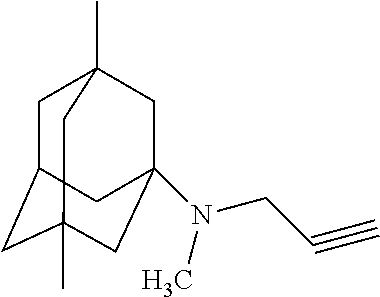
C1C2CC3(C)CC(N(CC#C)C)(CC1(C)C3)C2
